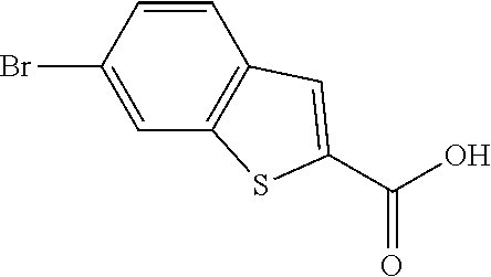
C1=CC(Br)=CC2=C1C=C(C(O)=O)S2
